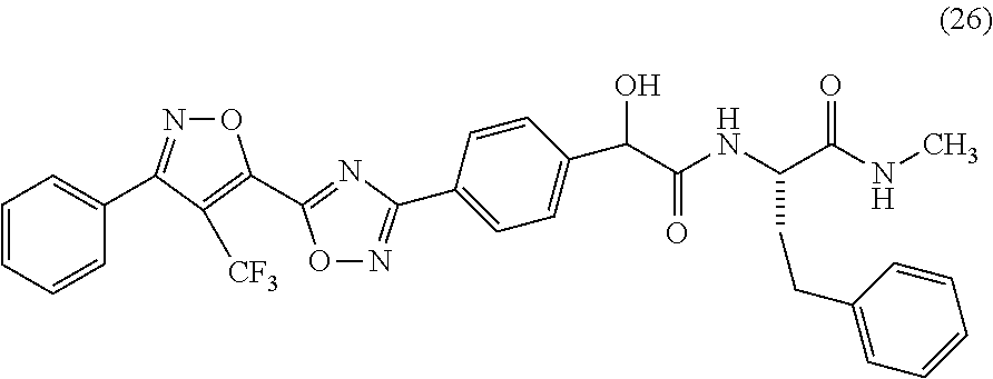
O1N=C(C2=CC=CC=C2)C([CF3])=C1C1=NC(C2=CC=C(C(O)C(NC(C(NC)=O)CCC3=CC=CC=C3)=O)C=C2)=NO1
